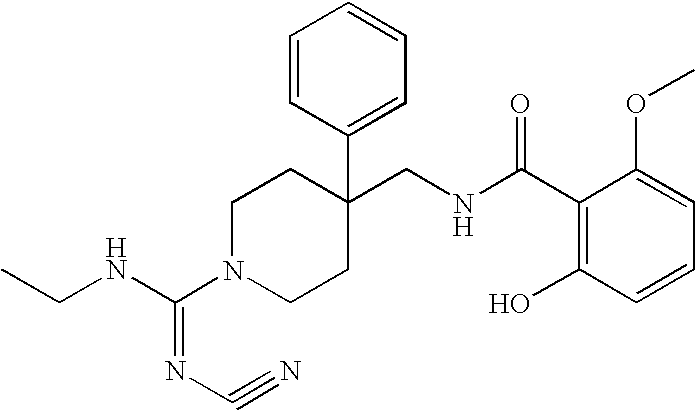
C1(CNC(C2=C(O)C=CC=C2OC)=O)(C2=CC=CC=C2)CCN(C(=NC#N)NCC)CC1
